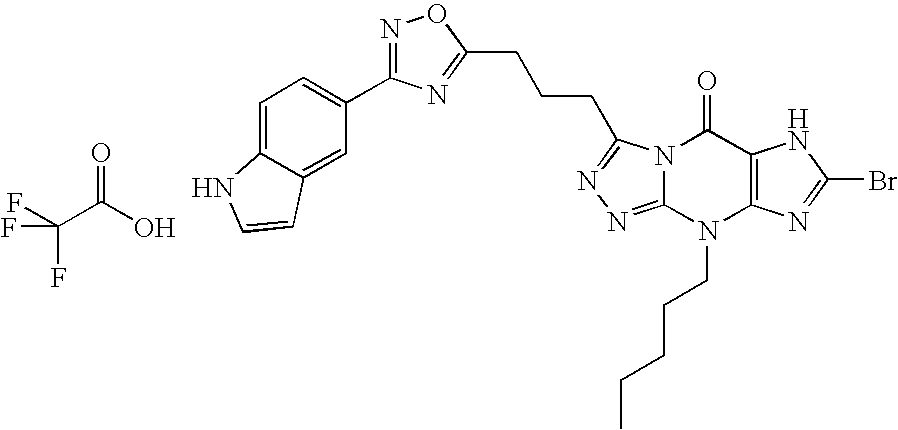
N12C(=NN=C1CCCC1=NC(C3=CC=C4C(=C3)C=CN4)=NO1)N(CCCCC)C1=C(C2=O)NC(Br)=N1.OC(C(F)(F)F)=O
